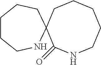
C1CCCCNC(=O)C12NCCCCC2
